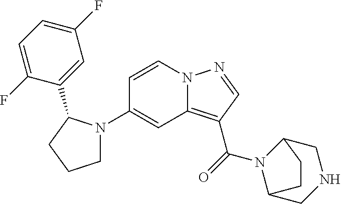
C1(N2CCCC2C2=CC(F)=CC=C2F)=CC2=C(C(=O)N3C4CNCC3CC4)C=NN2C=C1
